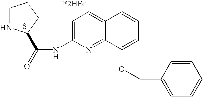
S.C1NC(C(=O)NC2=CC=C3C(=N2)C(OCC2=CC=CC=C2)=CC=C3)CC1
